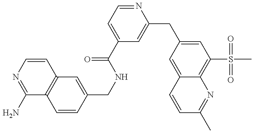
C1(N)=NC=CC2=C1C=CC(CNC(C1=CC=NC(CC3=CC(S(C)(=O)=O)=C4C(=C3)C=CC(C)=N4)=C1)=O)=C2
